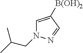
C1=C([B(OH)2])C=NN1CC(C)C
